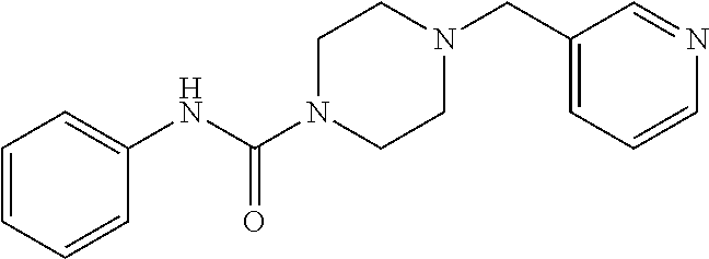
C1=CC=CC(NC(N2CCN(CC3=CC=CN=C3)CC2)=O)=C1
